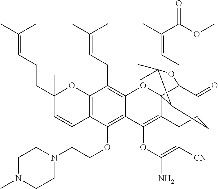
C12=C(C=CC(CCC=C(C)C)(C)O1)C(OCCN1CCN(C)CC1)=C1C(=C2CC=C(C)C)OC23C4(CC=C(C)C(OC)=O)C(=O)C(CC2C(C)(C)O4)C2C3=C1OC(N)=C2[CN]
